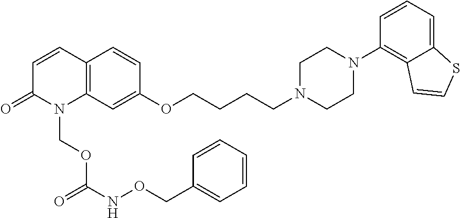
C1=CC2=C(N(COC(NOCC3=CC=CC=C3)=O)C1=O)C=C(OCCCCN1CCN(C3=C4C(=CC=C3)SC=C4)CC1)C=C2
